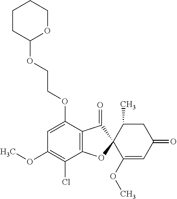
C1(OCCOC2OCCCC2)=CC(OC)=C(Cl)C2=C1C(=O)C1(O2)C(OC)=CC(=O)CC1C
